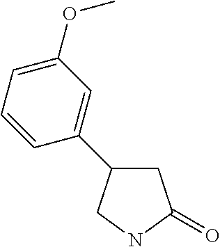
C1C(C2=CC(OC)=CC=C2)CNC1=O
